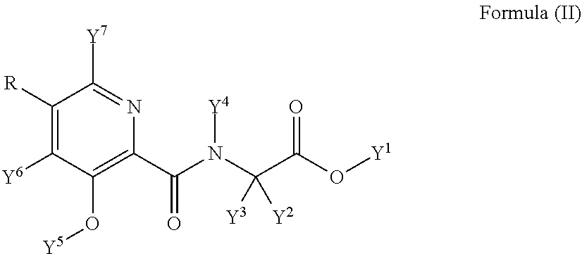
C1([R])=C([Y6])C(O[Y5])=C(C(N([Y4])C([Y2])(C(=O)O[Y1])[Y3])=O)N=C1[Y7]
